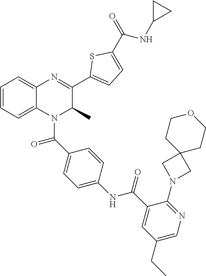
C1=CC=C2C(=C1)N=C(C1=CC=C(C(=O)NC3CC3)S1)C(C)N2C(C1=CC=C(NC(C2=CC(CC)=CN=C2N2CC3(C2)CCOCC3)=O)C=C1)=O
